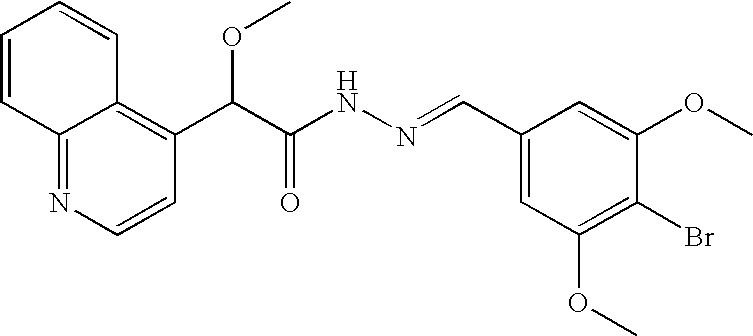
C12=NC=CC(C(C(NN=CC3=CC(OC)=C(Br)C(OC)=C3)=O)OC)=C1C=CC=C2
